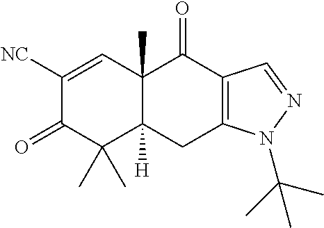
C1([NC])=CC2(C)C([H])(C(C)(C)C1=O)CC1=C(C2=O)C=NN1C(C)(C)C
